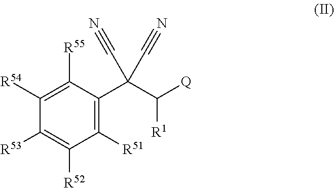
C1([R51])=C(C(C([Q])[R1])(C#N)C#N)C([R55])=C([R54])C([R53])=C1[R52]
